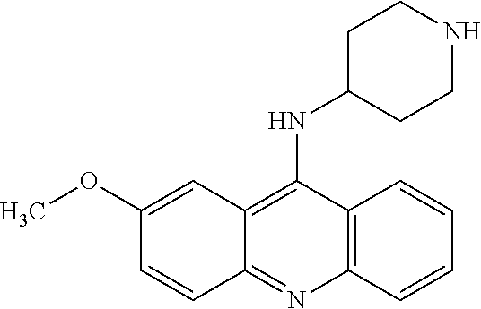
C12=C(C(NC3CCNCC3)=C3C(=N1)C=CC(OC)=C3)C=CC=C2
